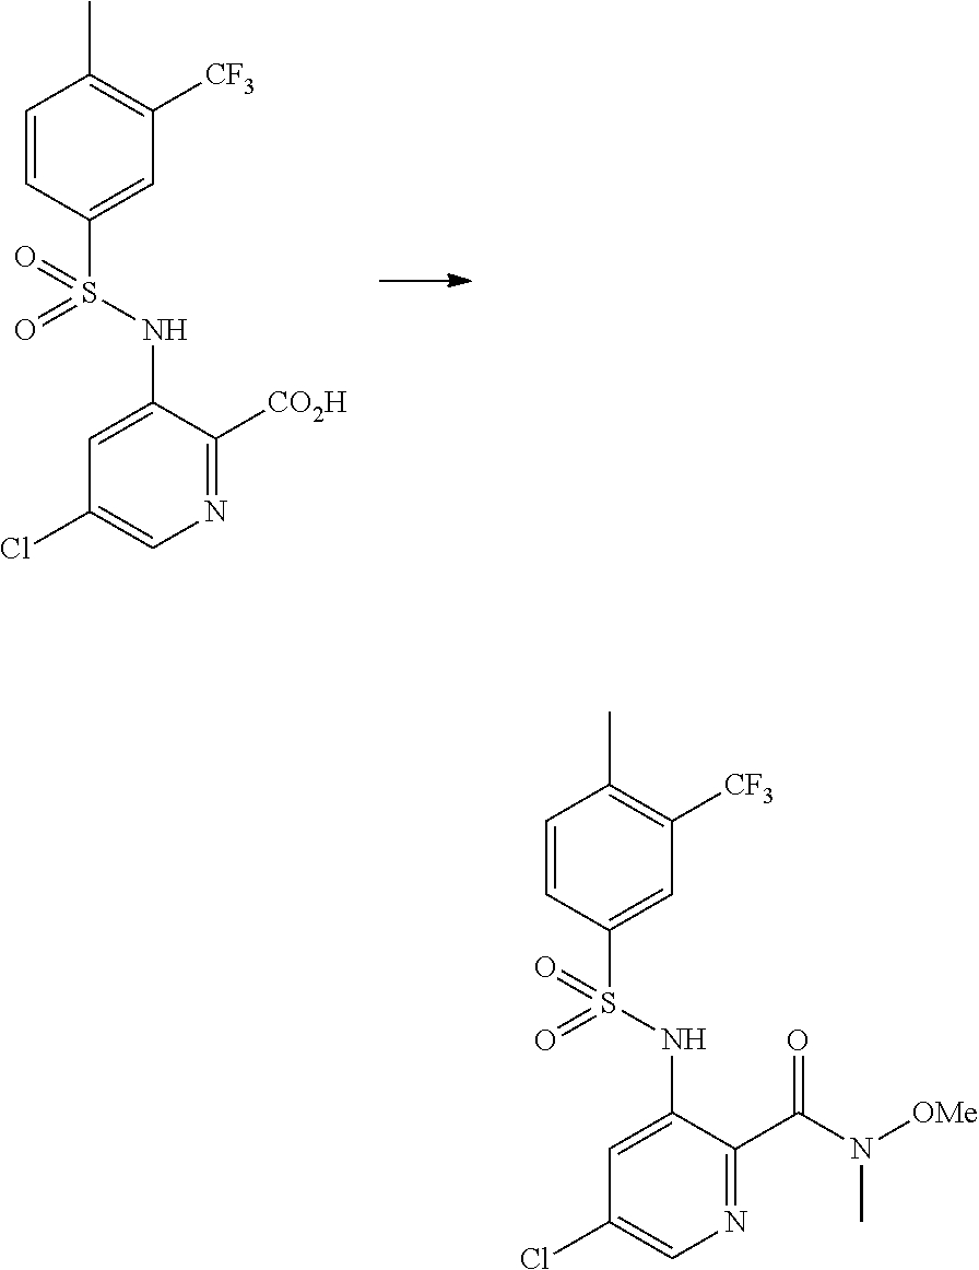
C1=C(NS(C2=CC([CF3])=C(C)C=C2)(=O)=O)C([CO2H])=NC=C1Cl.C1=C(NS(C2=CC([CF3])=C(C)C=C2)(=O)=O)C(C(N(C)[OMe])=O)=NC=C1Cl
